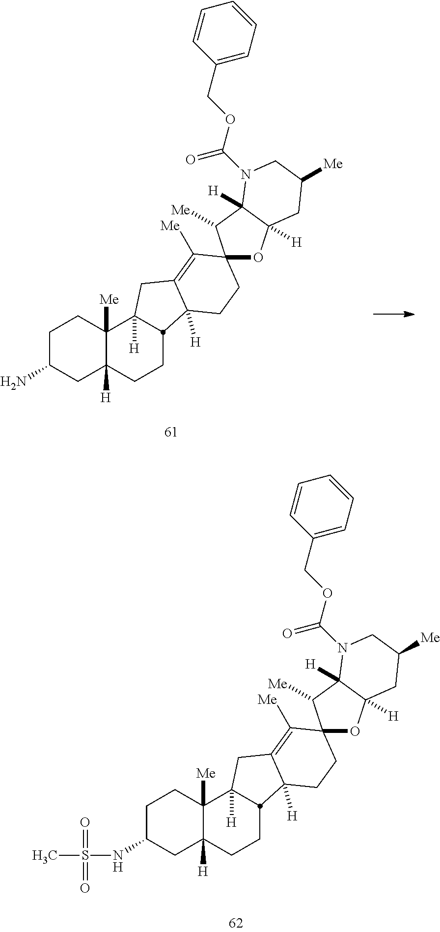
C1CC2([Me])C([H])(CC1N)CCC1C2([H])CC2=C([Me])C3(CCC21[H])OC1([H])C([H])(C3[Me])N(C(=O)OCC2=CC=CC=C2)CC([Me])C1.N(S(C)(=O)=O)C1CCC2([Me])C([H])(C1)CCC1C2([H])CC2=C([Me])C3(CCC21[H])OC1([H])C([H])(C3[Me])N(C(=O)OCC2=CC=CC=C2)CC([Me])C1
